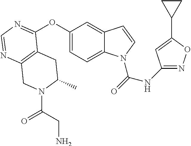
C12=C(N=CN=C1OC1=CC=C3C(=C1)C=CN3C(=O)NC1=NOC(C3CC3)=C1)CN(C(CN)=O)C(C)C2
